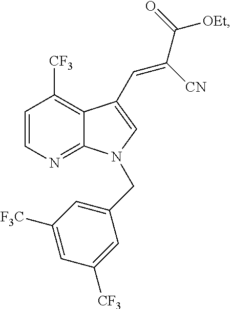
C1=CN=C2C(=C1[CF3])C(C=C(C(=O)[OEt])[CN])=CN2CC1=CC([F3C])=CC([CF3])=C1
